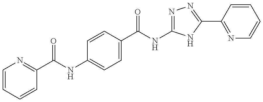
C1=CC=CC(C(=O)NC2=CC=C(C(=O)NC3=NN=C(C4=NC=CC=C4)N3)C=C2)=N1
